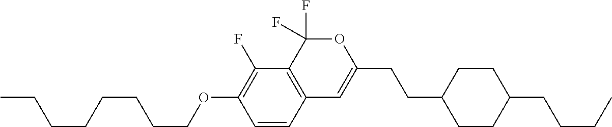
C1=CC2=C(C(F)=C1OCCCCCCCC)C(F)(F)OC(CCC1CCC(CCCC)CC1)=C2
